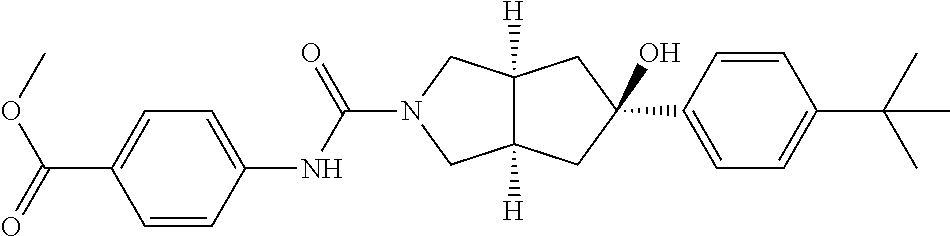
O=C(N1CC2([H])C([H])(C1)CC(O)(C1=CC=C(C(C)(C)C)C=C1)C2)NC1=CC=C(C(=O)OC)C=C1
